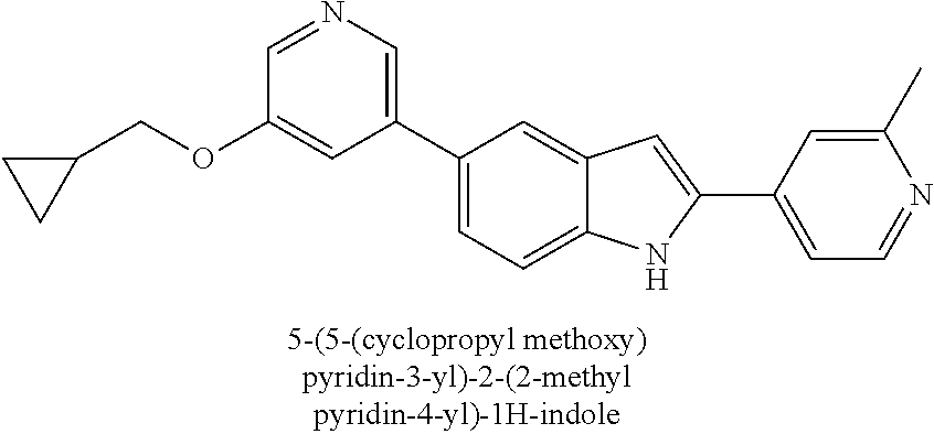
C1=NC=C(C2=CC=C3C(=C2)C=C(C2=CC=NC(C)=C2)N3)C=C1OCC1CC1
